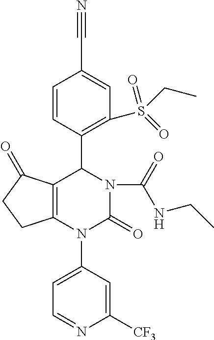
C1=C(N2C3=C(C(=O)CC3)C(C3=C(S(CC)(=O)=O)C=C(C#N)C=C3)N(C(=O)NCC)C2=O)C=C([CF3])N=C1
